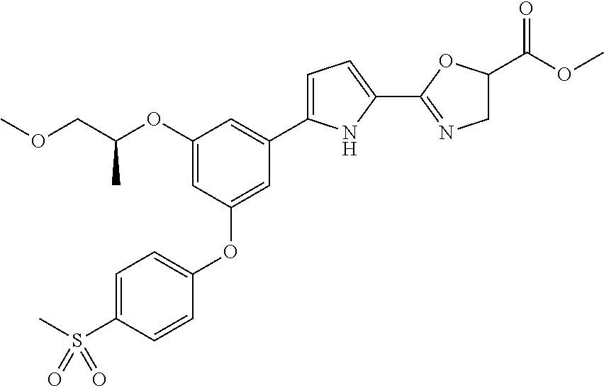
C1(OC(COC)C)=CC(OC2=CC=C(S(C)(=O)=O)C=C2)=CC(C2=CC=C(C3=NCC(C(OC)=O)O3)N2)=C1
